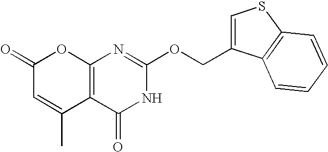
C12=C(C(=O)NC(OCC3=CSC4=C3C=CC=C4)=N1)C(C)=CC(=O)O2
